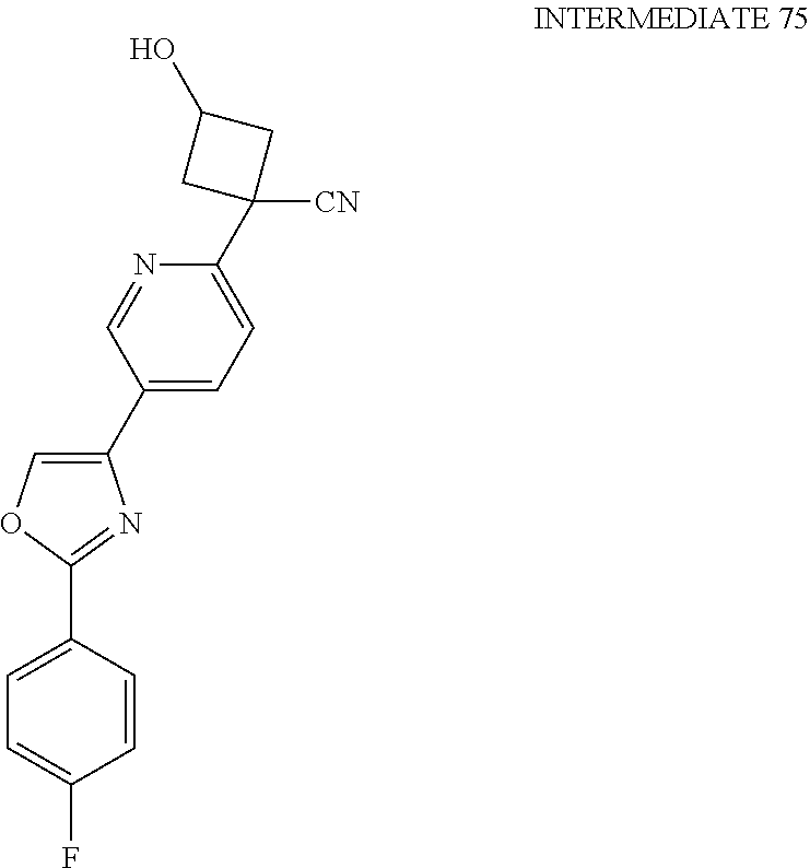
C1(C2=CC=C(C3([CN])CC(O)C3)N=C2)=COC(C2=CC=C(F)C=C2)=N1
